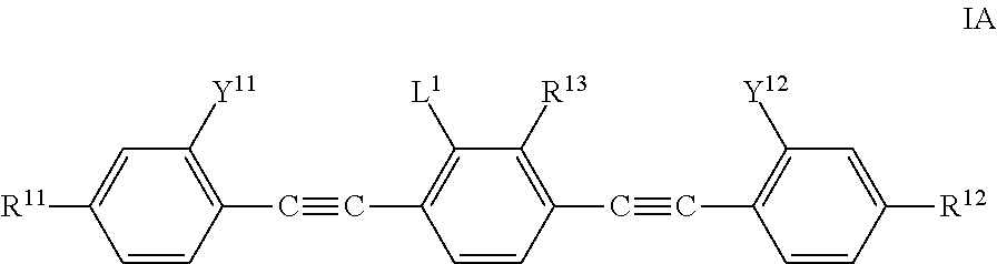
C1=CC(C#CC2=C([L1])C([R13])=C(C#CC3=C([Y12])C=C([R12])C=C3)C=C2)=C([Y11])C=C1[R11]
